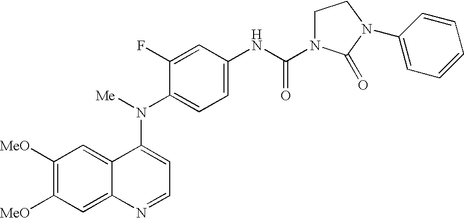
C12=CC([MeO])=C([MeO])C=C1N=CC=C2N(C1=CC=C(NC(=O)N2CCN(C3=CC=CC=C3)C2=O)C=C1F)[Me]
